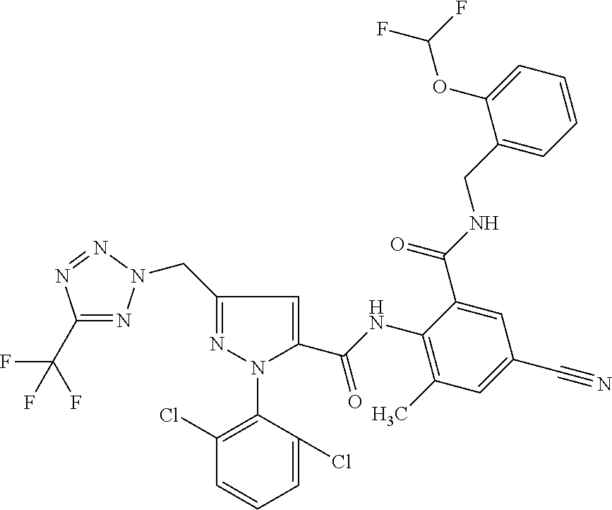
C1(C(F)(F)F)=NN(CC2=NN(C3=C(Cl)C=CC=C3Cl)C(C(=O)NC3=C(C)C=C(C#N)C=C3C(=O)NCC3=CC=CC=C3OC(F)F)=C2)N=N1
